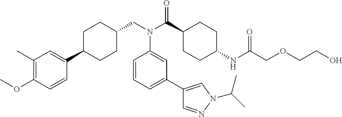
C1(C)=C(OC)C=CC(C2CCC(CN(C(C3CCC(NC(COCCO)=O)CC3)=O)C3=CC(C4=CN(C(C)C)N=C4)=CC=C3)CC2)=C1
